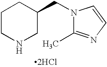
N1(CC2CCCNC2)C(C)=NC=C1.[2HCl]
